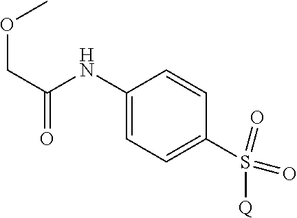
C1(NC(COC)=O)=CC=C(S(=O)(=O)[Q])C=C1
